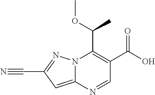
N12C(=CC(C#N)=N1)N=CC(C(O)=O)=C2C(OC)C
